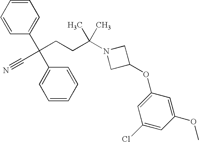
C1=CC=CC(C(CCC(N2CC(OC3=CC(Cl)=CC(OC)=C3)C2)(C)C)(C#N)C2=CC=CC=C2)=C1
